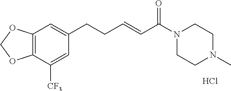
C(C=CC(N1CCN(C)CC1)=O)CC1=CC2=C(C([CF3])=C1)OCO2.Cl
